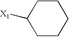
C1CCCCC1[X1]
